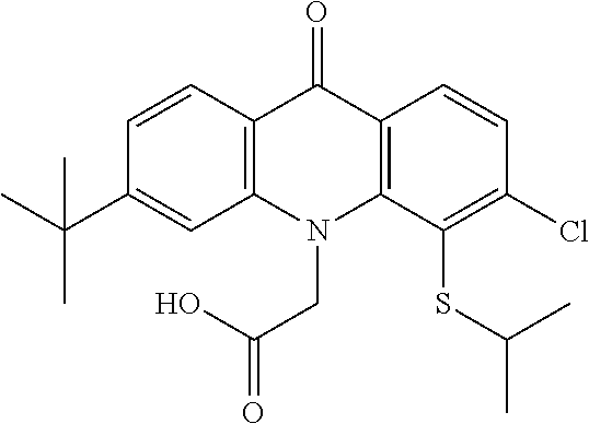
C12=C(N(CC(O)=O)C3=C(C1=O)C=CC(Cl)=C3SC(C)C)C=C(C(C)(C)C)C=C2
